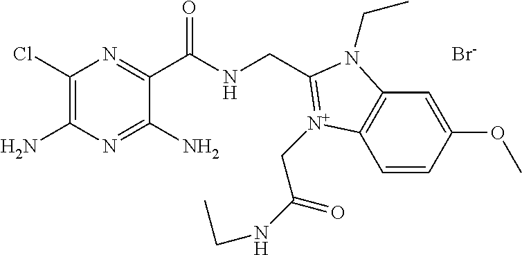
C1(Cl)=C(N)N=C(N)C(C(NCC2=[N+](CC(=O)NCC)C3=C(C=C(OC)C=C3)N2CC)=O)=N1.[Br-]
